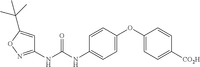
C1(NC(NC2=CC=C(OC3=CC=C([CO2H])C=C3)C=C2)=O)=NOC(C(C)(C)C)=C1
